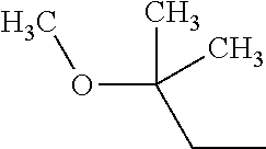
CCC(OC)(C)C
